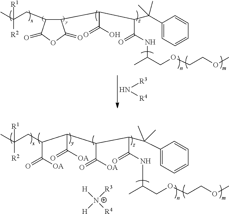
C1(C(C(C(C2=CC=CC=C2)(C)C)C(NC(COCCOC)C)=O)C(O)=O)C(CC(C)([R2])[R1])C(=O)OC1=O.N([R3])[R4].C(CC(C)([R2])[R1])(C([OA])=O)C(C(C([OA])=O)C(C(NC(COCCOC)C)=O)C(C1=CC=CC=C1)(C)C)C([OA])=O.[H][N+]([R3])([H])[R4]
